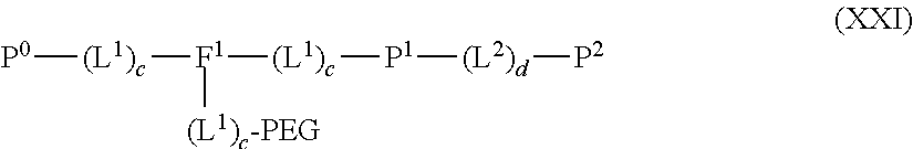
[P0][(L1)c][F1]([(L1)c][P1][(L2)d][P2])[(L1)c-PEG]
